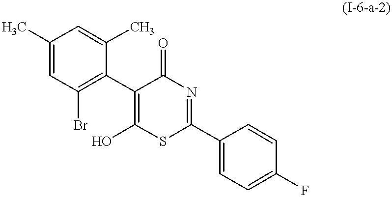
CC1=CC(Br)=C(C2=C(O)SC(C3=CC=C(F)C=C3)=NC2=O)C(C)=C1
